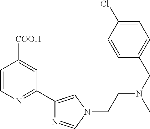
C1=CN=C(C2=CN(CCN(CC3=CC=C(Cl)C=C3)C)C=N2)C=C1[COOH]
